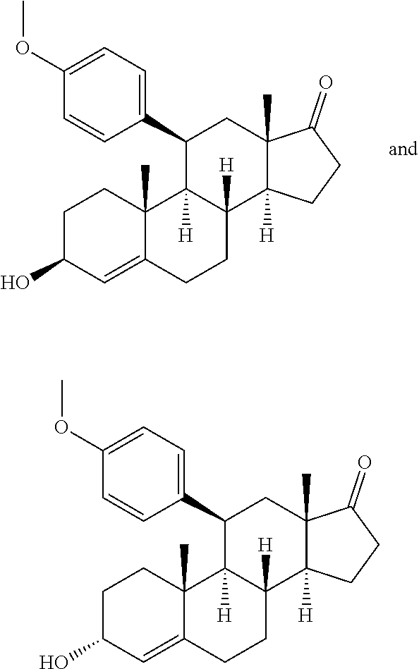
C1C(O)C=C2C(C)(C1)C1([H])C([H])(CC2)C2([H])C(C)(CC1C1=CC=C(OC)C=C1)C(=O)CC2.C1C(O)C=C2C(C)(C1)C1([H])C([H])(CC2)C2([H])C(C)(CC1C1=CC=C(OC)C=C1)C(=O)CC2
